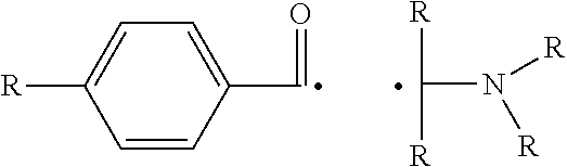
C1=C([R])C=CC(C=O)=C1.C(N([R])[R])([R])[R]
